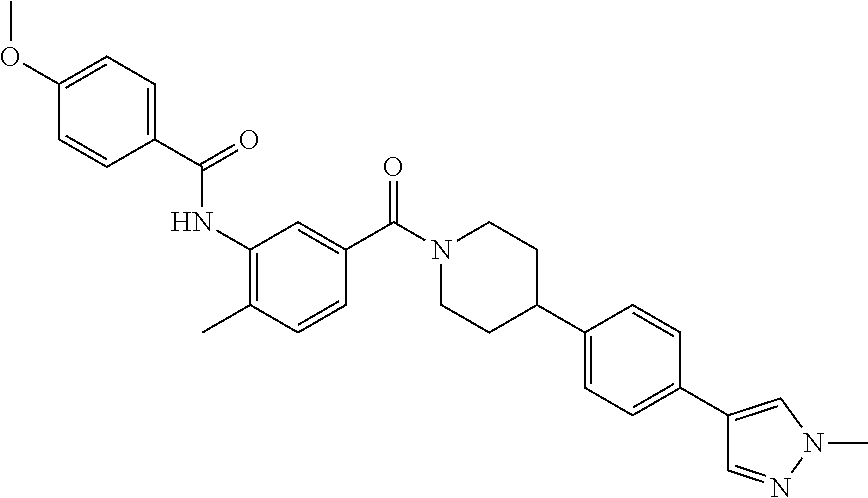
O(C1=CC=C(C(=O)NC2=C(C)C=CC(C(N3CCC(C4=CC=C(C5=CN(C)N=C5)C=C4)CC3)=O)=C2)C=C1)C
